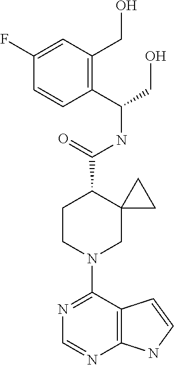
N1=C(N2CC3(C(C(=O)NC(C4=C(CO)C=C(F)C=C4)CO)CC2)CC3)C2=C(N=C1)NC=C2
